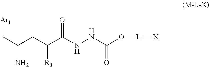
C(C(CC(C(NNC(O[L][X])=O)=O)[R3])N)[Ar1]
